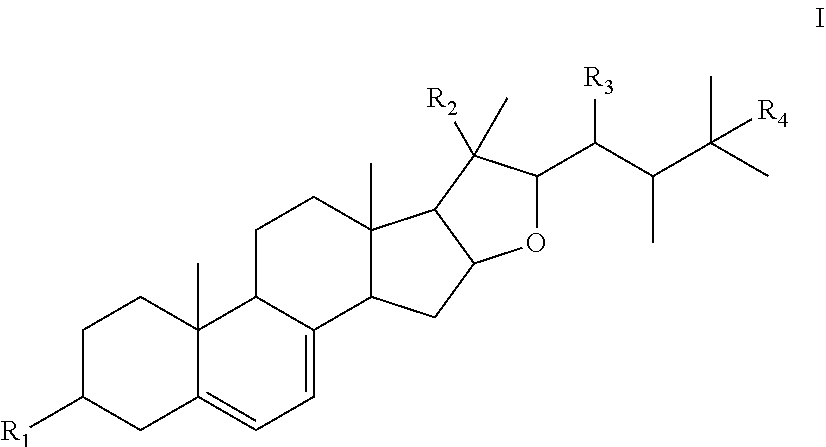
C1C([R1])CC2=CC=C3C(C2(C)C1)CCC1(C)C3CC2C1C(C)([R2])C(C(C(C(C)(C)[R4])C)[R3])O2
